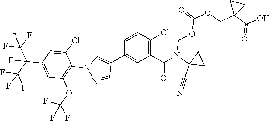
C1C(N(C(C2=C(Cl)C=CC(C3=CN(C4=C(OC(F)(F)F)C=C(C(C(F)(F)F)(F)C(F)(F)F)C=C4Cl)N=C3)=C2)=O)COC(=O)OCC2(C(=O)O)CC2)(C#N)C1
